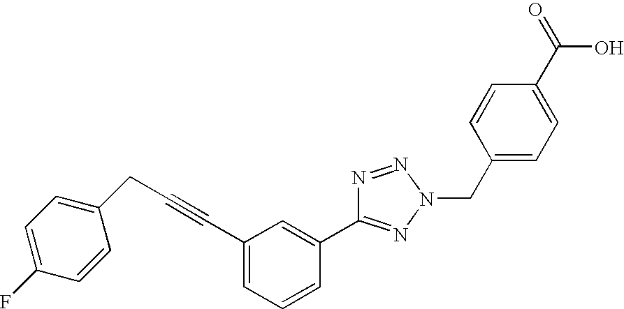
C1(C#CCC2=CC=C(F)C=C2)=CC=CC(C2=NN(CC3=CC=C(C(O)=O)C=C3)N=N2)=C1
